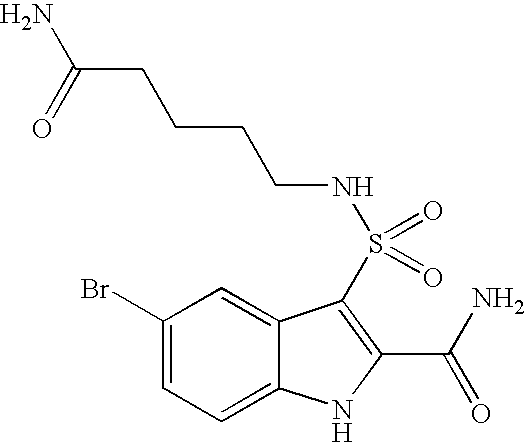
S(=O)(C1=C(C(=O)N)NC2=CC=C(Br)C=C21)(NCCCCC(N)=O)=O
